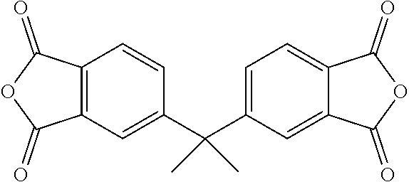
C12=C(C=C(C(C3=CC=C4C(=C3)C(=O)OC4=O)(C)C)C=C1)C(=O)OC2=O
